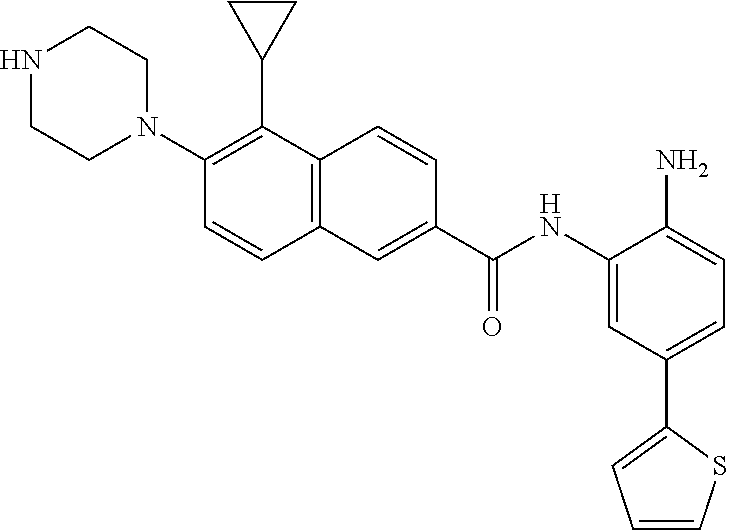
C12=C(C=C(C(NC3=CC(C4=CC=CS4)=CC=C3N)=O)C=C1)C=CC(N1CCNCC1)=C2C1CC1
